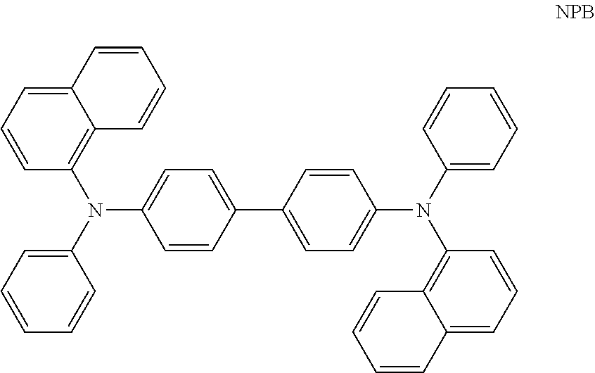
C1=CC2=CC=CC(N(C3=CC=CC=C3)C3=CC=C(C4=CC=C(N(C5=C6C(=CC=C5)C=CC=C6)C5=CC=CC=C5)C=C4)C=C3)=C2C=C1
